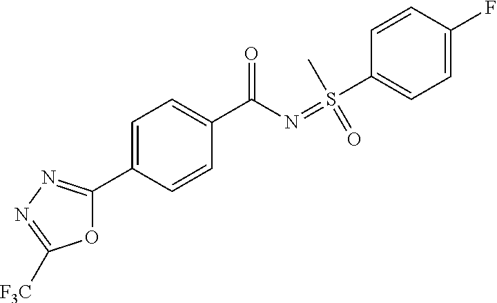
O1C(C2=CC=C(C(N=S(C3=CC=C(F)C=C3)(C)=O)=O)C=C2)=NN=C1[F3C]
